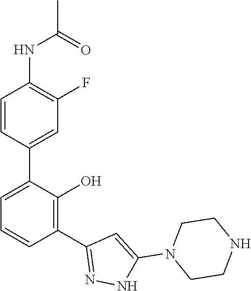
N(C1=C(F)C=C(C2=CC=CC(C3=NNC(N4CCNCC4)=C3)=C2O)C=C1)C(=O)C
